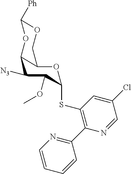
N1=CC(Cl)=CC(SC2OC3C(C([N3])C2OC)OC([Ph])OC3)=C1C1=NC=CC=C1
